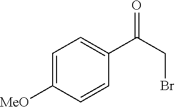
C1=C([MeO])C=CC(C(CBr)=O)=C1
